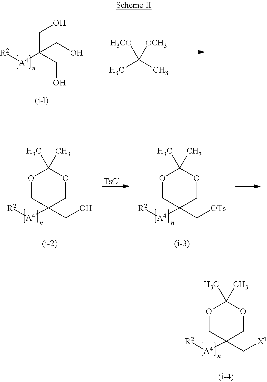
[R2][A4]C(CO)(CO)CO.CC(C)([H3CO])[OCH3].[TsCl].O1CC(C[OTs])([A4][R2])COC1(C)C.O1CC(CO)([A4][R2])COC1(C)C.O1CC(C[X1])([A4][R2])COC1(C)C
